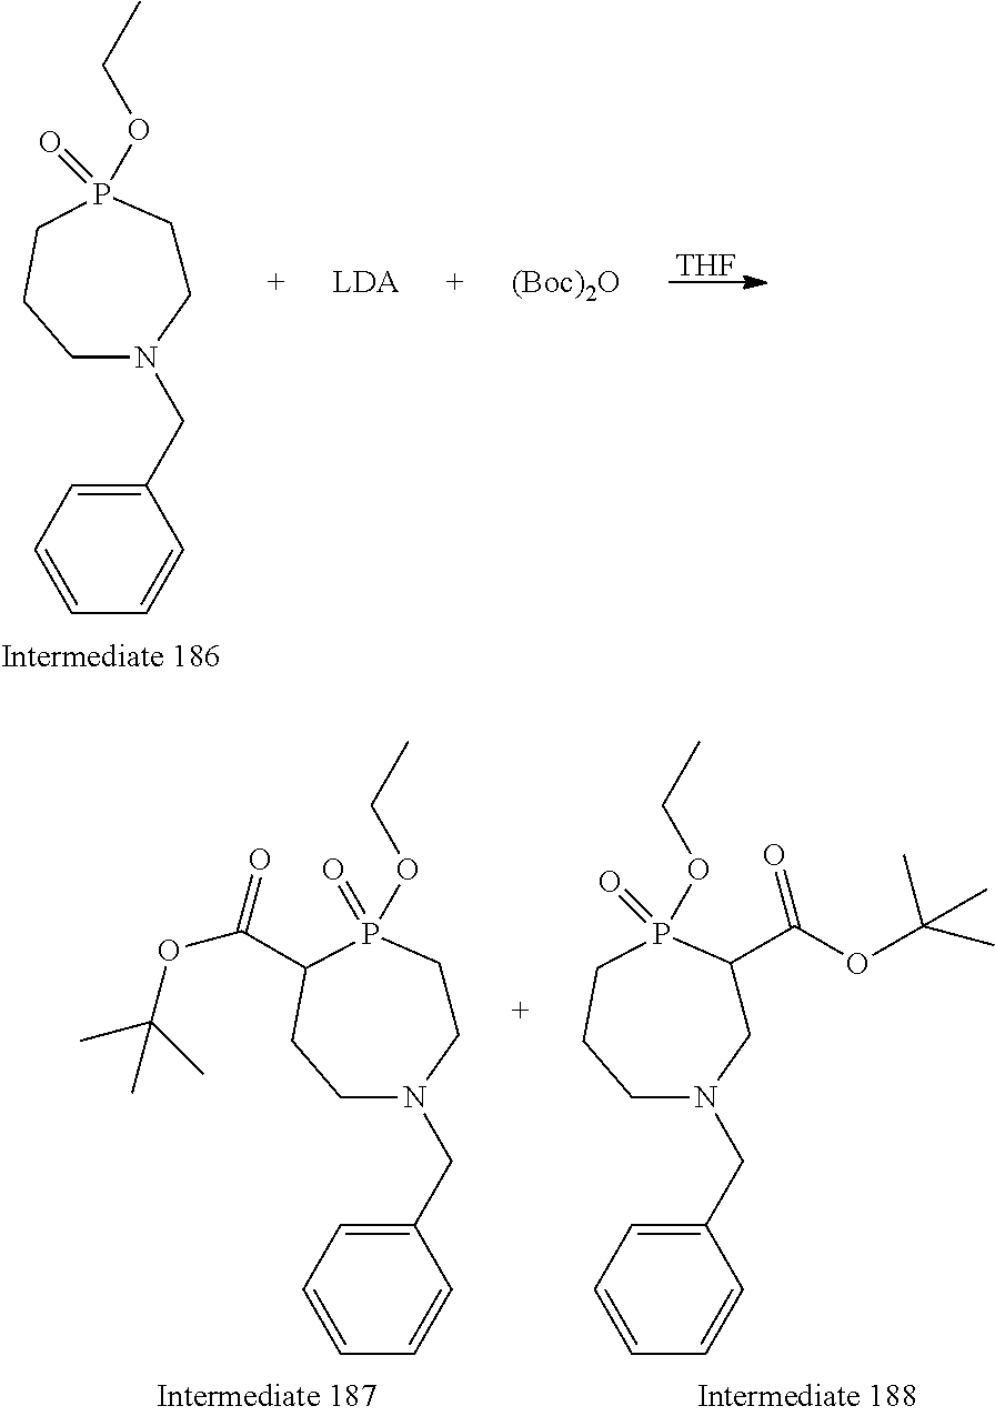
C1CP(OCC)(=O)C(C(=O)OC(C)(C)C)CCN1CC1=CC=CC=C1.C1C(C(OC(C)(C)C)=O)P(OCC)(=O)CCCN1CC1=CC=CC=C1.[THF].C1CP(OCC)(=O)CCCN1CC1=CC=CC=C1.[(Boc)2O]
